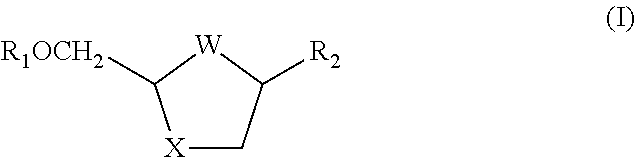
[X]1CC([R2])[W]C1[R1OCH2]
